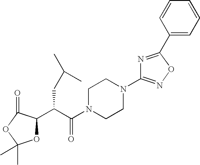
C1N(C(C(C2OC(C)(C)OC2=O)CC(C)C)=O)CCN(C2=NOC(C3=CC=CC=C3)=N2)C1
